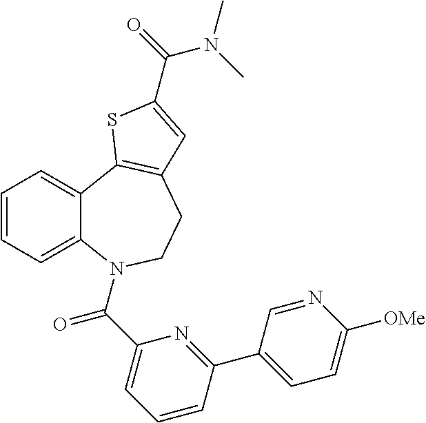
C1=CC=C2C(=C1)C1=C(CCN2C(C2=CC=CC(C3=CC=C([OMe])N=C3)=N2)=O)C=C(C(=O)N(C)C)S1
